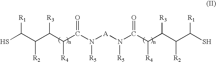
SC(C(C(C(C(N([A]N(C(C(C(C(C(S)[R1])[R2])[R3])[R4])=O)[R5])[R5])=O)[R4])[R3])[R2])[R1]
